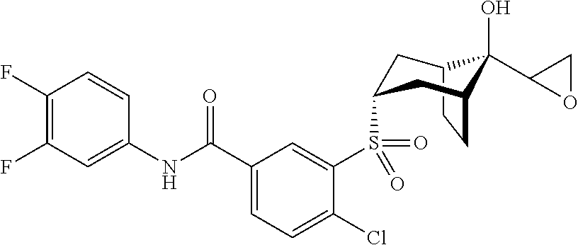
C12CCC(CC(S(C3=CC(C(NC4=CC(F)=C(F)C=C4)=O)=CC=C3Cl)(=O)=O)C1)C2(O)C1OC1
